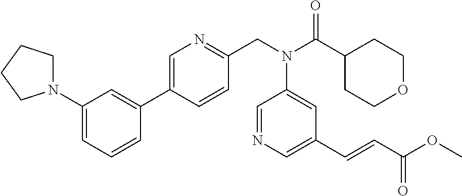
C1=CC=C(N2CCCC2)C=C1C1=CN=C(CN(C(C2CCOCC2)=O)C2=CC(C=CC(OC)=O)=CN=C2)C=C1
